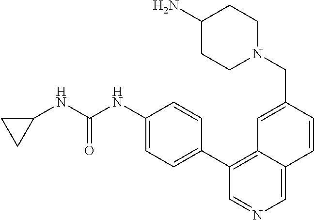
N1(CC2=CC3=C(C4=CC=C(NC(NC5CC5)=O)C=C4)C=NC=C3C=C2)CCC(N)CC1
